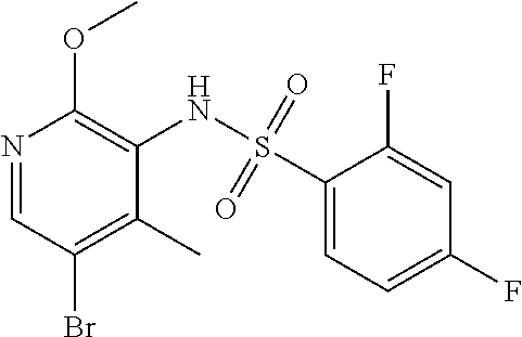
N1=CC(Br)=C(C)C(NS(C2=CC=C(F)C=C2F)(=O)=O)=C1OC
